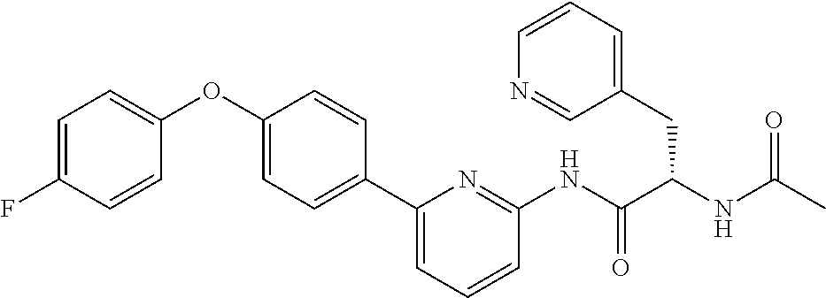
C1=C(F)C=CC(OC2=CC=C(C3=CC=CC(NC(C(NC(C)=O)CC4=CC=CN=C4)=O)=N3)C=C2)=C1
